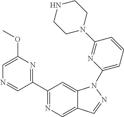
C1(C2=NC(OC)=CN=C2)=NC=C2C(=C1)N(C1=CC=CC(N3CCNCC3)=N1)N=C2
